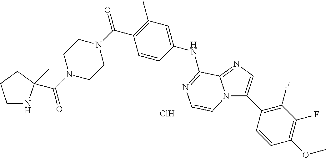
Cl.C1(NC2=NC=CN3C(C4=C(F)C(F)=C(OC)C=C4)=CN=C32)=CC(C)=C(C(N2CCN(C(=O)C3(C)NCCC3)CC2)=O)C=C1
